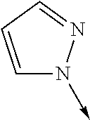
N1(->C)C=CC=N1
